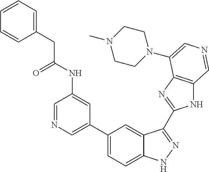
C1(C2=CN=CC(NC(CC3=CC=CC=C3)=O)=C2)=CC=C2C(=C1)C(C1=NC3=C(N1)C=NC=C3N1CCN(C)CC1)=NN2
